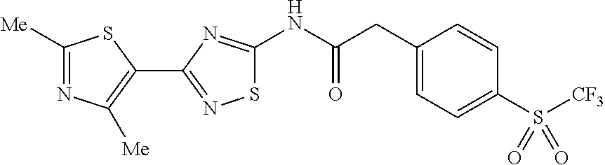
N(C(=O)CC1=CC=C(S([CF3])(=O)=O)C=C1)C1=NC(C2=C([Me])N=C([Me])S2)=NS1
